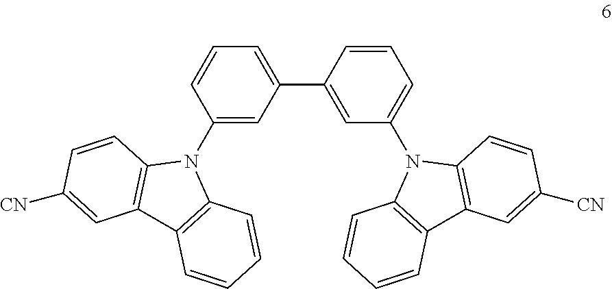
C1(N2C3=C(C4=C2C=CC=C4)C=C([CN])C=C3)=CC(C2=CC(N3C4=C(C5=C3C=CC([CN])=C5)C=CC=C4)=CC=C2)=CC=C1
